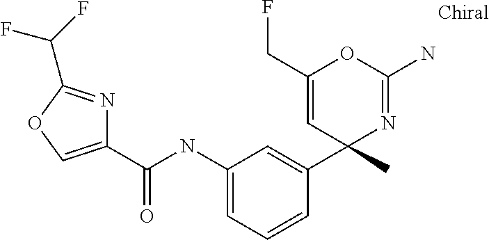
C1(C(NC2=CC=CC(C3(C)N=C(N)OC(CF)=C3)=C2)=O)=COC(C(F)F)=N1
